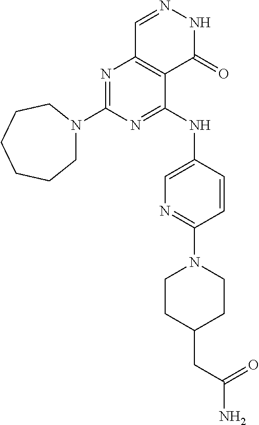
N1=C(N2CCCCCC2)N=C(NC2=CN=C(N3CCC(CC(=O)N)CC3)C=C2)C2=C1C=NNC2=O
